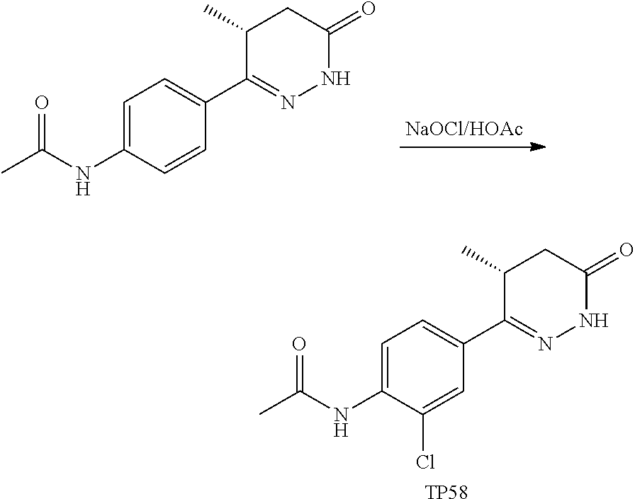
C1=C(NC(C)=O)C=CC(C2=NNC(=O)CC2C)=C1.C1=C(NC(C)=O)C(Cl)=CC(C2=NNC(=O)CC2C)=C1.[TP58]
